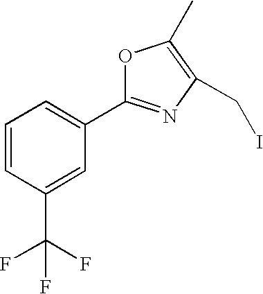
C1=CC(C(F)(F)F)=CC(C2=NC(CI)=C(C)O2)=C1
